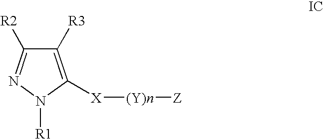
C1([R3])=C([X][(Y)n][Z])N([R1])N=C1[R2]
